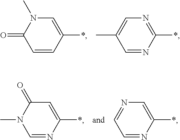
C1(*)=CN(C)C(=O)C=C1.C1(*)=NC=C(C)C=N1.C1(*)=CC(=O)N(C)C=N1.C1(*)=CN=CC=N1
